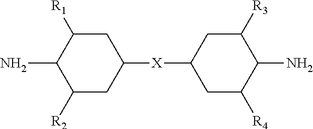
[X](C1CC([R1])C(N)C([R2])C1)C1CC([R4])C(N)C([R3])C1
